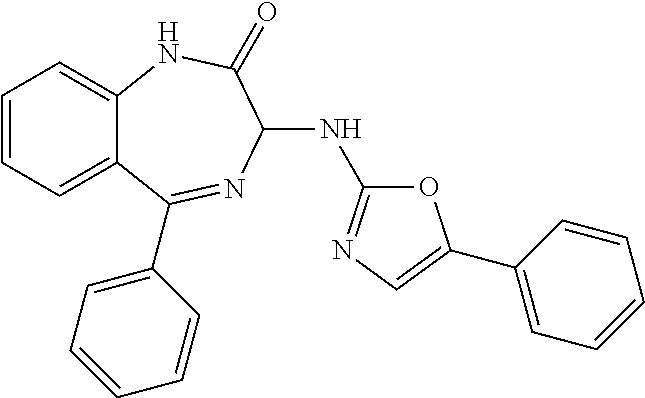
C1=CC=C2C(=C1)NC(=O)C(NC1=NC=C(C3=CC=CC=C3)O1)N=C2C1=CC=CC=C1
